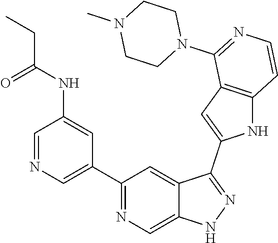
C1(C2=CN=CC(NC(CC)=O)=C2)=NC=C2C(=C1)C(C1=CC3=C(N1)C=CN=C3N1CCN(C)CC1)=NN2
